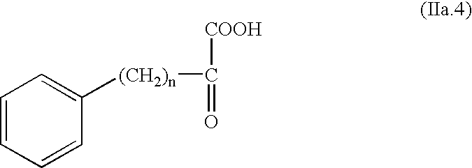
C1=CC=CC([(CH2)n]C([COOH])=O)=C1
